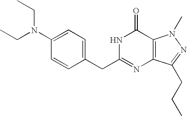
CCN(C1=CC=C(CC2=NC3=C(C(=O)N2)N(C)N=C3CCC)C=C1)CC
